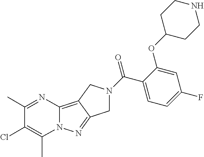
C12=C3C(=NN1C(C)=C(Cl)C(C)=N2)CN(C(C1=CC=C(F)C=C1OC1CCNCC1)=O)C3
